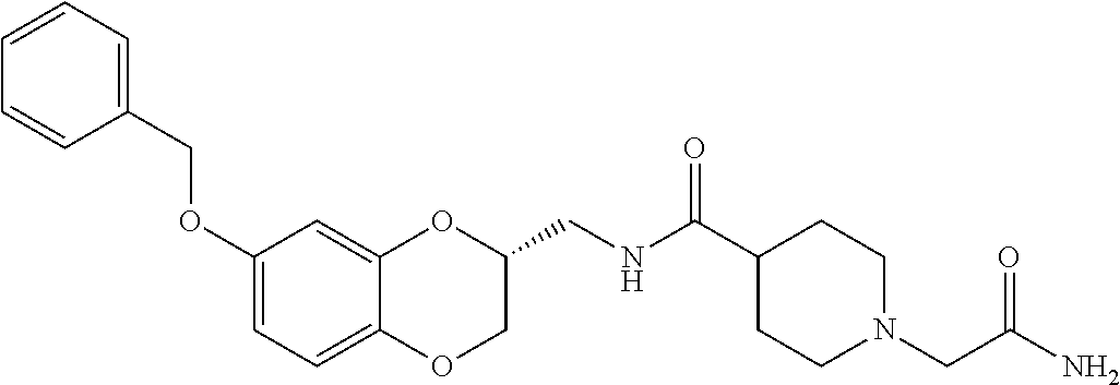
C1(OCC2=CC=CC=C2)=CC=C2C(=C1)OC(CNC(C1CCN(CC(N)=O)CC1)=O)CO2
